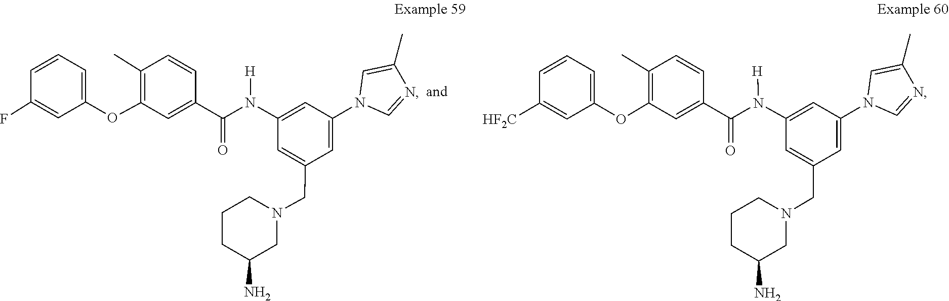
C1C(N)CN(CC2=CC(N([H])C(C3=CC(OC4=CC=CC([HF2C])=C4)=C(C)C=C3)=O)=CC(N3C=C(C)N=C3)=C2)CC1.C1C(N)CN(CC2=CC(N([H])C(C3=CC(OC4=CC=CC(F)=C4)=C(C)C=C3)=O)=CC(N3C=C(C)N=C3)=C2)CC1
